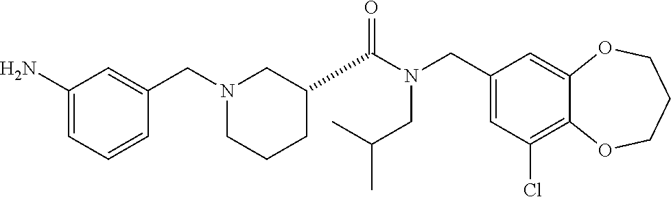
C1(CN(C(=O)C2CCCN(CC3=CC(N)=CC=C3)C2)CC(C)C)=CC(Cl)=C2C(=C1)OCCCO2
